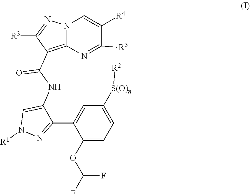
N1=C(C2=CC([S(O)n][R2])=CC=C2OC(F)F)C(NC(=O)C2=C3N(N=C2[R3])C=C([R4])C([R5])=N3)=CN1[R1]
